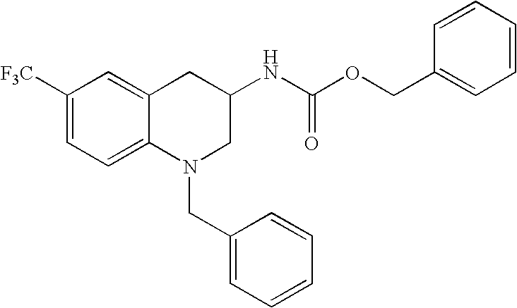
C1([F3C])=CC=C2C(=C1)CC(NC(OCC1=CC=CC=C1)=O)CN2CC1=CC=CC=C1
